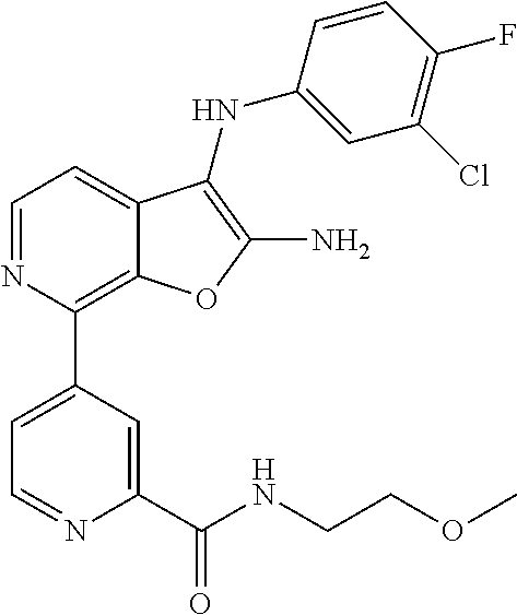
C1=NC(C2=CC=NC(C(NCCOC)=O)=C2)=C2C(=C1)C(NC1=CC(Cl)=C(F)C=C1)=C(N)O2
